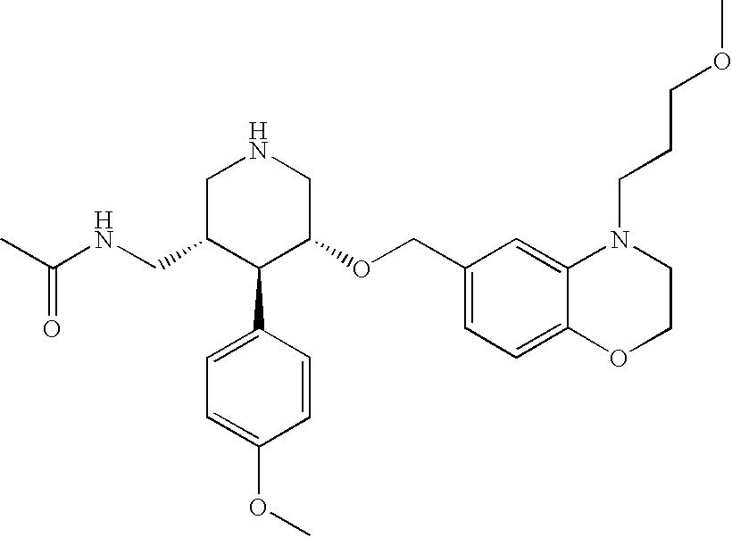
C(C1C(C2=CC=C(OC)C=C2)C(OCC2=CC=C3C(=C2)N(CCCOC)CCO3)CNC1)NC(C)=O
